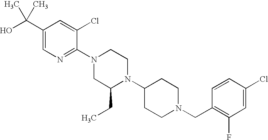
C1(Cl)=CC(F)=C(CN2CCC(N3C(CC)CN(C4=NC=C(C(O)(C)C)C=C4Cl)CC3)CC2)C=C1
